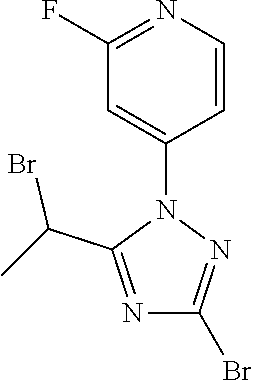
C1(Br)=NN(C2=CC(F)=NC=C2)C(C(C)Br)=N1
